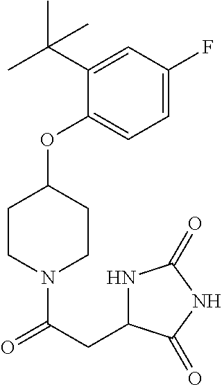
C1=C(F)C=C(C(C)(C)C)C(OC2CCN(C(=O)CC3NC(=O)NC3=O)CC2)=C1
